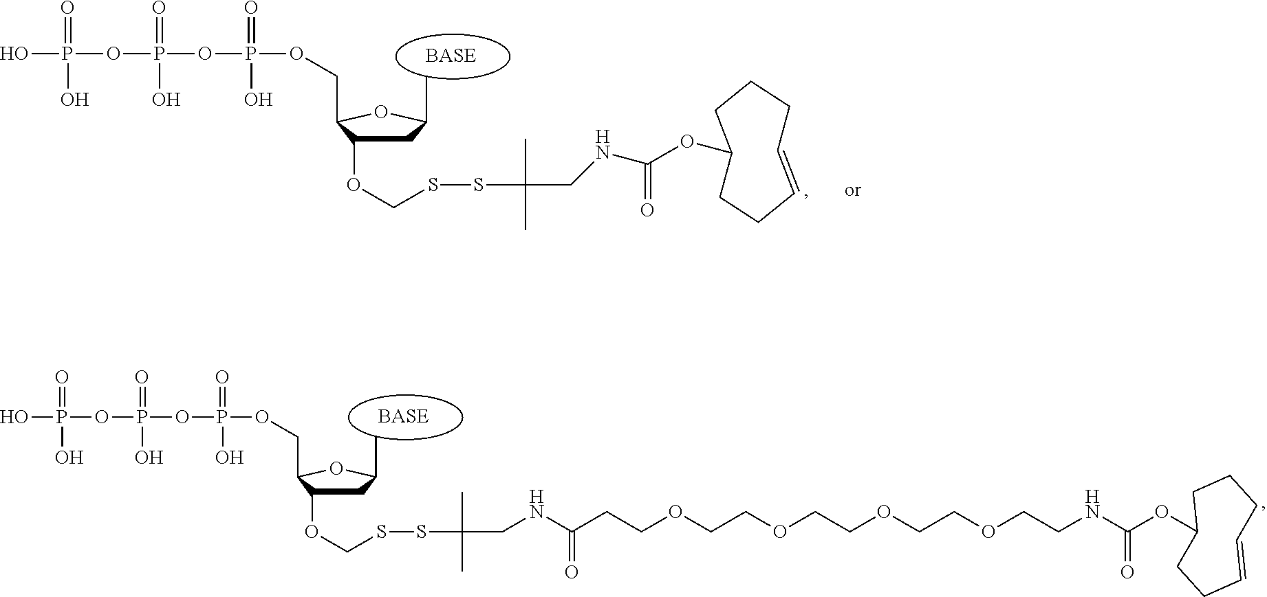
OP(OP(=O)(O)OP(=O)(O)OCC1C(OCSSC(C)(C)CNC(=O)OC2CCC=CCCC2)CC(C)O1)(=O)O.OP(OP(=O)(O)OP(=O)(O)OCC1C(OCSSC(C)(C)CNC(CCOCCOCCOCCOCCNC(OC2CCC=CCCC2)=O)=O)CC(C)O1)(=O)O
